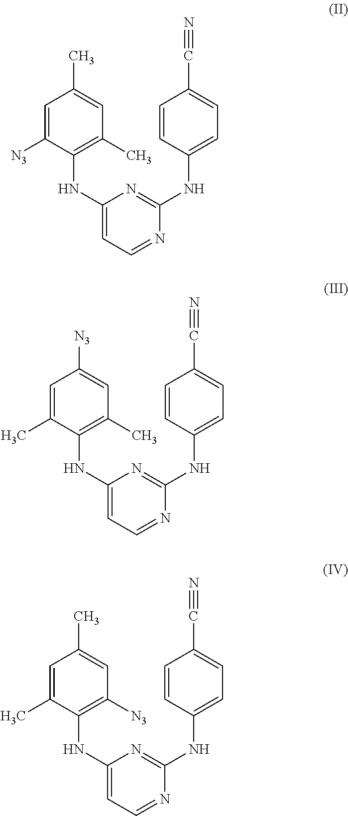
C1=C([N3])C(NC2=CC=NC(NC3=CC=C(C#N)C=C3)=N2)=C(C)C=C1C.C1=C(C)C(NC2=CC=NC(NC3=CC=C(C#N)C=C3)=N2)=C(C)C=C1[N3].C1=C(C)C(NC2=CC=NC(NC3=CC=C(C#N)C=C3)=N2)=C([N3])C=C1C
